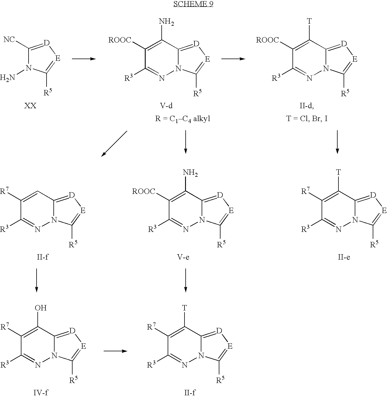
C1([NC])=[D][E]=C([R5])N1N.N12C(=[D][E]=C1[R5])C(N)=C([ROOC])C([R3])=N2.N12C(=[D][E]=C1[R5])C([T])=C([ROOC])C([R3])=N2.N12C(=[D][E]=C1[R5])C([T])=C([R7])C([R3])=N2.N12C(=[D][E]=C1[R5])C(N)=C([ROOC])C([R3])=N2.N12C(=[D][E]=C1[R5])C=C([R7])C([R3])=N2.N12C(=[D][E]=C1[R5])C(O)=C([R7])C([R3])=N2.N12C(=[D][E]=C1[R5])C([T])=C([R7])C([R3])=N2
